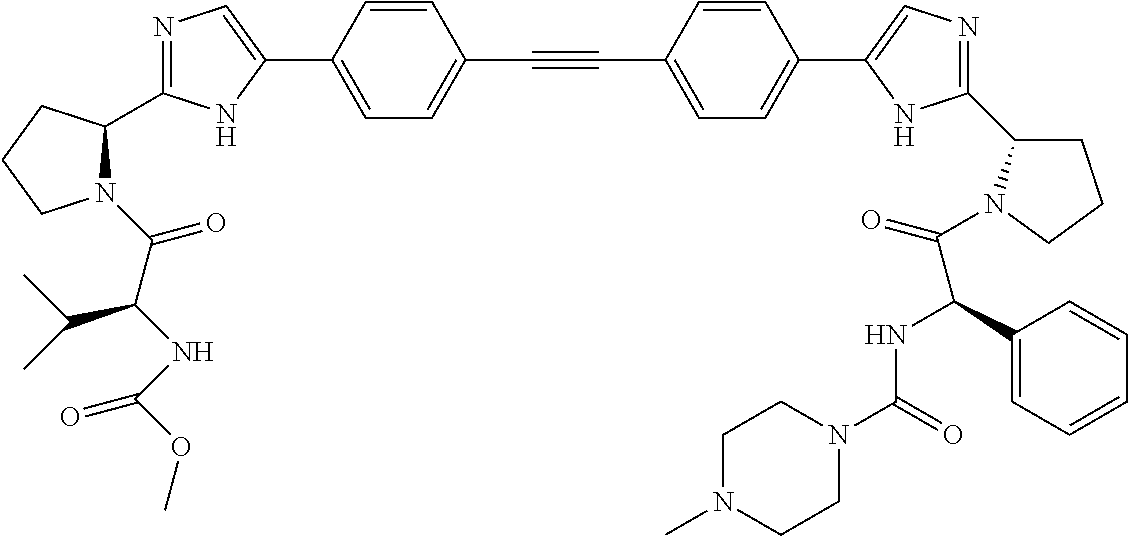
N1=C(C2N(C(C(NC(=O)OC)C(C)C)=O)CCC2)NC(C2=CC=C(C#CC3=CC=C(C4=CN=C(C5CCCN5C(=O)C(C5=CC=CC=C5)NC(=O)N5CCN(C)CC5)N4)C=C3)C=C2)=C1
